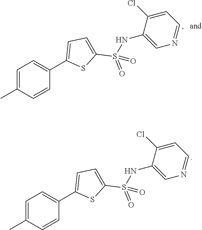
C1=C(C)C=CC(C2=CC=C(S(=O)(NC3=CN=CC=C3Cl)=O)S2)=C1.C1=C(C)C=CC(C2=CC=C(S(=O)(NC3=CN=CC=C3Cl)=O)S2)=C1
